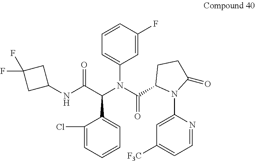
C1(F)=CC(N(C(C2N(C3=CC([F3C])=CC=N3)C(=O)CC2)=O)C(C(NC2CC(F)(F)C2)=O)C2=CC=CC=C2Cl)=CC=C1
